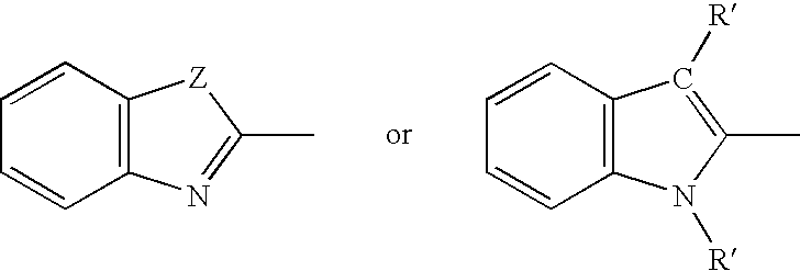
C1=CC2=C(C=C1)N([R])C(C)=C2[R].C1=CC2=C(C=C1)N=C(C)[Z]2
